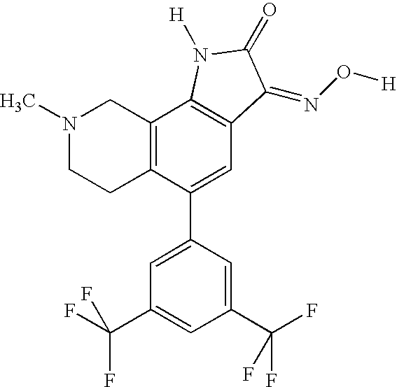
N1(C)CCC2=C(C1)C1=C(C=C2C2=CC(C(F)(F)F)=CC(C(F)(F)F)=C2)C(=NO[H])C(=O)N1[H]
